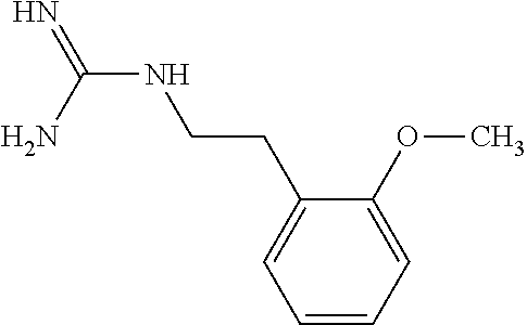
N(C(=N)N)CCC1=CC=CC=C1OC
